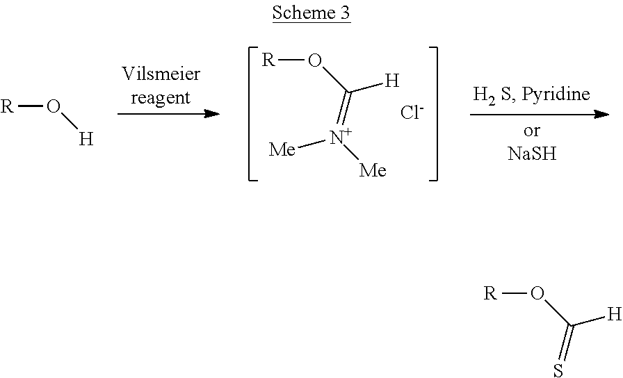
[R]OC([H])=[N+]([Me])[Me].[Cl-].[R]O[H].[R]OC([H])=S
